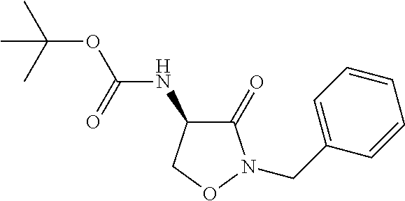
C1(=O)C(NC(OC(C)(C)C)=O)CON1CC1=CC=CC=C1
